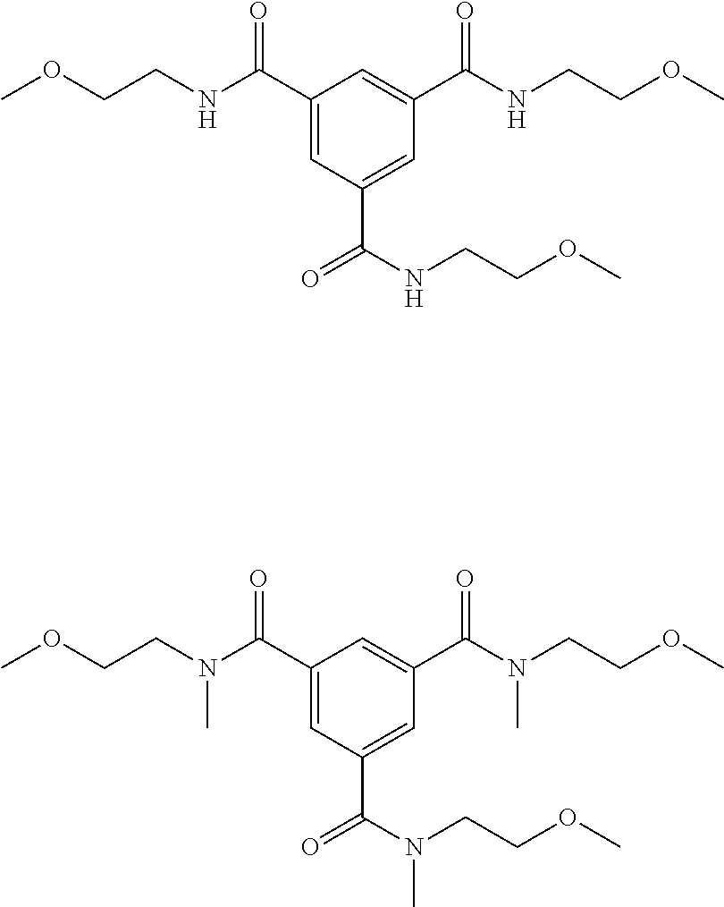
C1=C(C(N(CCOC)C)=O)C=C(C(=O)N(CCOC)C)C=C1C(N(CCOC)C)=O.C1=C(C(NCCOC)=O)C=C(C(=O)NCCOC)C=C1C(NCCOC)=O
